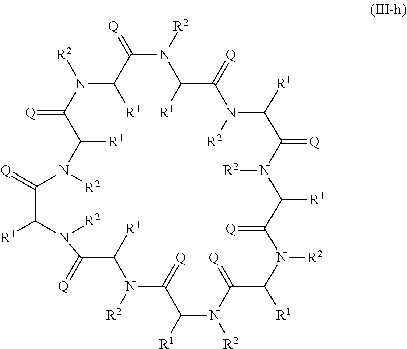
N1([R2])C(=[Q])C([R1])N([R2])C(=[Q])C([R1])N([R2])C(=[Q])C([R1])N([R2])C(=[Q])C([R1])N([R2])C(=[Q])C([R1])N([R2])C(=[Q])C([R1])N([R2])C(=[Q])C([R1])N([R2])C(=[Q])C([R1])N([R2])C(=[Q])C1[R1]
